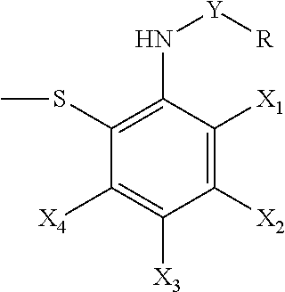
C1([X1])=C([X2])C([X3])=C([X4])C(SC)=C1N[Y][R]
